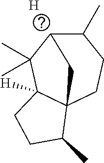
C1(C)C2C(C)(C)C3([H])C(CC1)(C(C)CC3)C2.[H]
